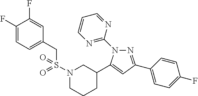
N1=C(C2=CC=C(F)C=C2)C=C(C2CN(S(=O)(CC3=CC=C(F)C(F)=C3)=O)CCC2)N1C1=NC=CC=N1
